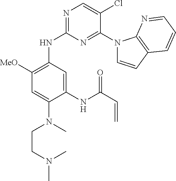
N1=C(NC2=C([MeO])C=C(N(CCN(C)C)C)C(NC(C=C)=O)=C2)N=C(N2C=CC3=C2N=CC=C3)C(Cl)=C1
